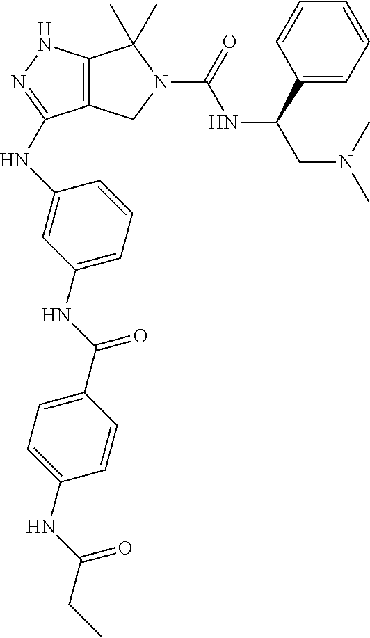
C12=C(NN=C1NC1=CC(NC(C3=CC=C(NC(CC)=O)C=C3)=O)=CC=C1)C(C)(C)N(C(=O)NC(CN(C)C)C1=CC=CC=C1)C2
